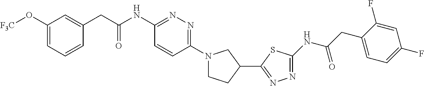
C1(O[F3C])=CC=CC(CC(NC2=NN=C(N3CCC(C4=NN=C(NC(CC5=CC=C(F)C=C5F)=O)S4)C3)C=C2)=O)=C1
